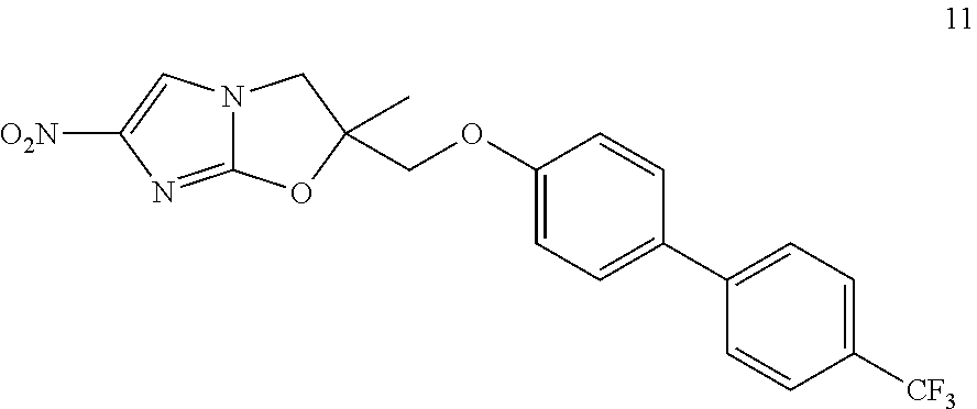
C12=NC([O2N])=CN1CC(COC1=CC=C(C3=CC=C([CF3])C=C3)C=C1)(C)O2
